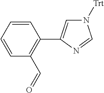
N1([Trt])C=C(C2=C(C=O)C=CC=C2)N=C1
